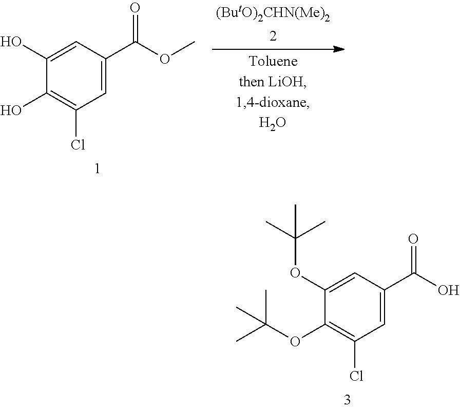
C1=C(OC(C)(C)C)C(OC(C)(C)C)=C(Cl)C=C1C(O)=O.C1=C(O)C(O)=C(Cl)C=C1C(OC)=O
